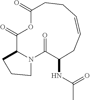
O=C1C2N(C(=O)C(NC(=O)C)CC=CCCC(=O)O1)CCC2
